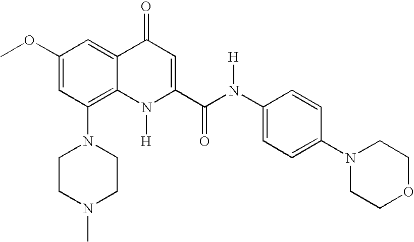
C1(OC)=CC(N2CCN(C)CC2)=C2C(=C1)C(=O)C=C(C(=O)N(C1=CC=C(N3CCOCC3)C=C1)[H])N2[H]
